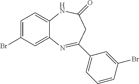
C12=CC=C(Br)C=C1N=C(C1=CC=CC(Br)=C1)CC(=O)N2
